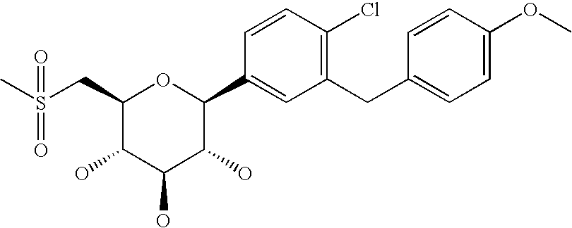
C1(CS(C)(=O)=O)C(O)C(O)C(O)C(C2=CC(CC3=CC=C(OC)C=C3)=C(Cl)C=C2)O1
